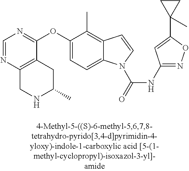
C1(OC2=NC=NC3=C2CC(C)NC3)=CC=C2C(=C1C)C=CN2C(=O)NC1=NOC(C2(C)CC2)=C1
